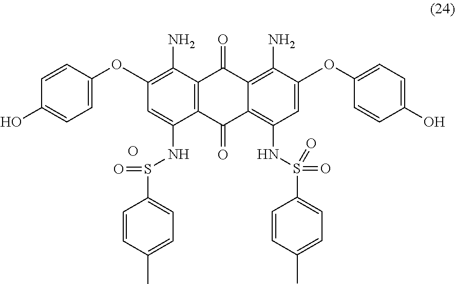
O.C12=C(C(NS(=O)C3=CC=C(C)C=C3)=CC(OC3=CC=C(O)C=C3)=C1N)C(=O)C1=C(NS(C3=CC=C(C)C=C3)(=O)=O)C=C(OC3=CC=C(O)C=C3)C(N)=C1C2=O
